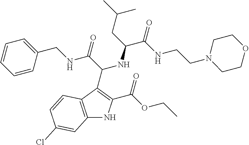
N(C(CC(C)C)C(=O)NCCN1CCOCC1)C(C(NCC1=CC=CC=C1)=O)C1=C(C(OCC)=O)NC2=C1C=CC(Cl)=C2
